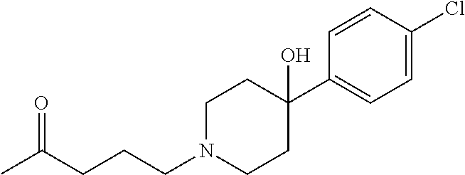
C(CCN1CCC(C2=CC=C(Cl)C=C2)(O)CC1)C(C)=O
